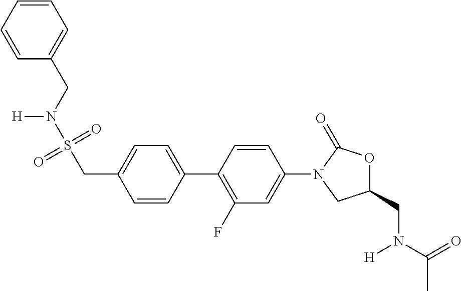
C1(CN(C(=O)C)[H])OC(=O)N(C2=CC(F)=C(C3=CC=C(CS(=O)(=O)N(CC4=CC=CC=C4)[H])C=C3)C=C2)C1
